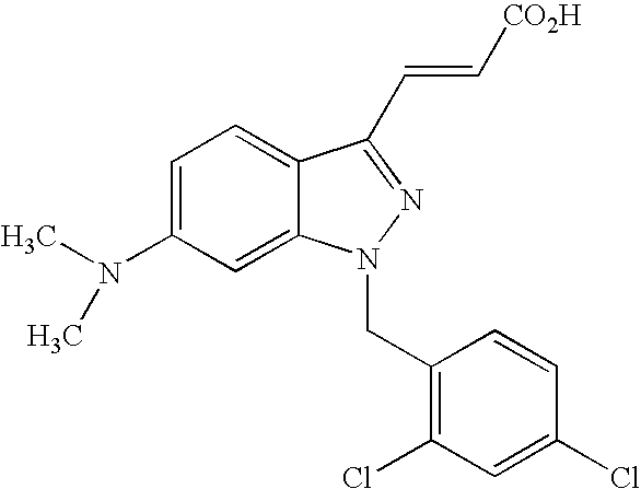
C1=C(N(C)C)C=C2C(=C1)C(C=C[CO2H])=NN2CC1=C(Cl)C=C(Cl)C=C1
